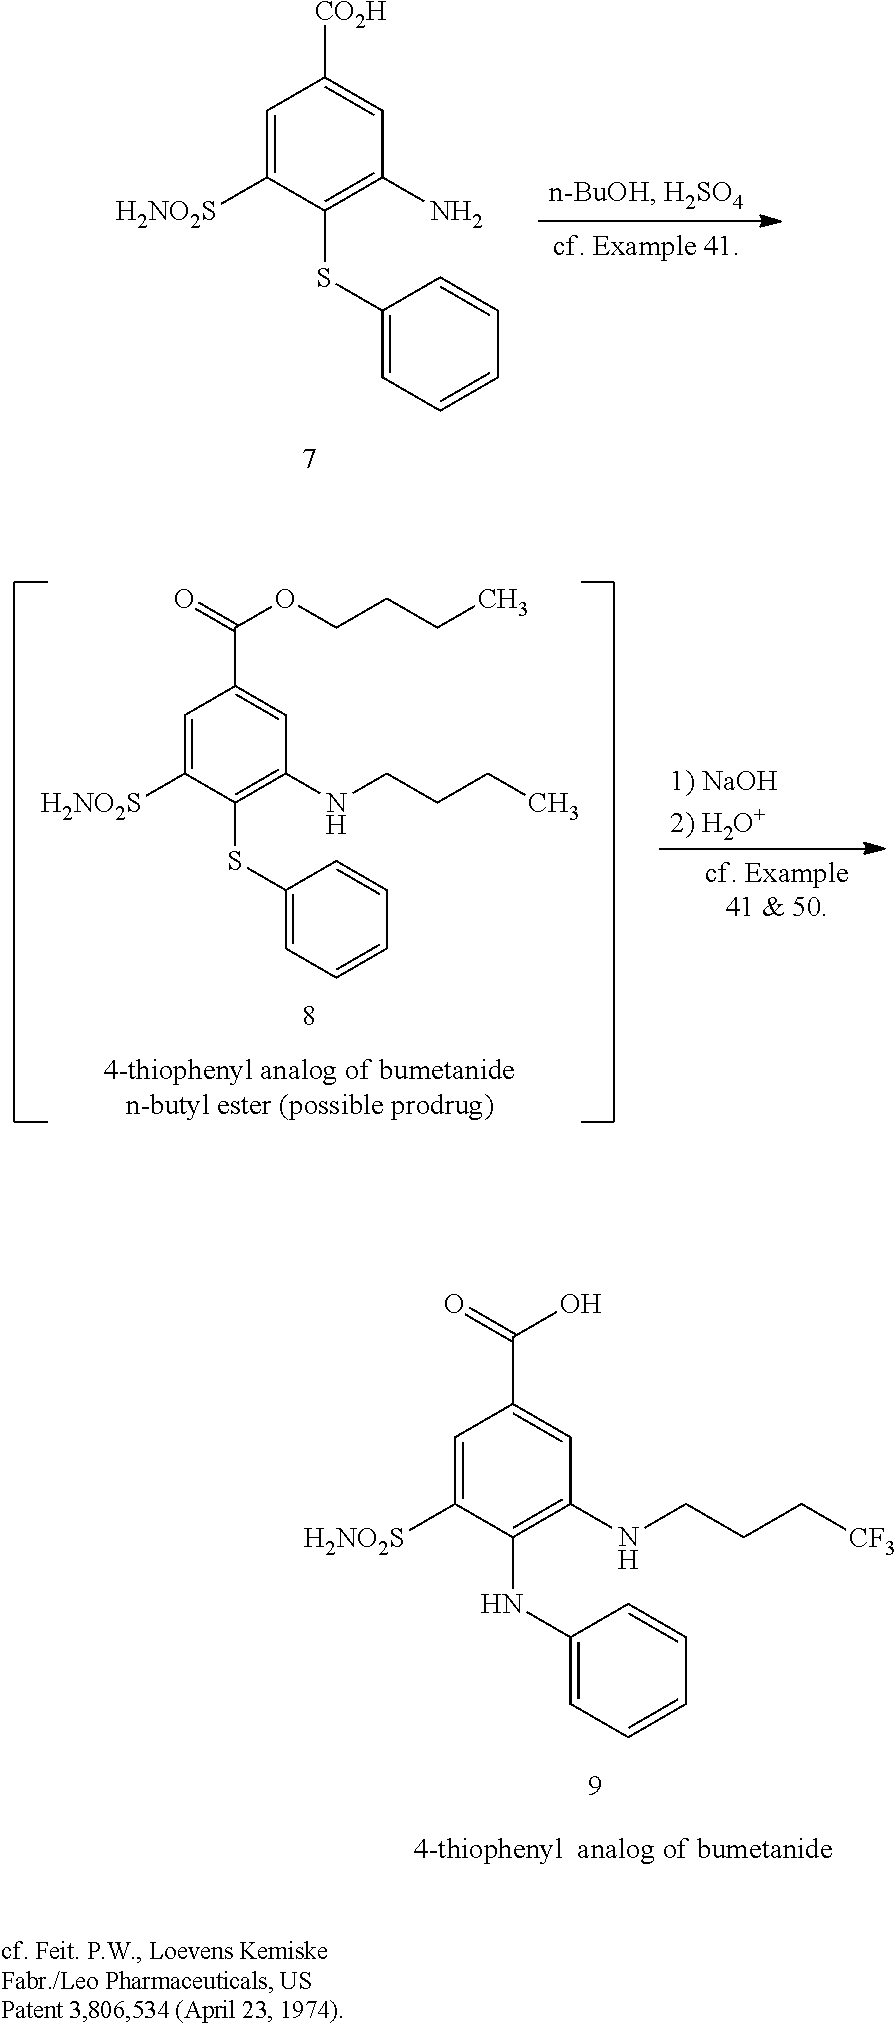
C1=C([H2NO2S])C(SC2=CC=CC=C2)=C(N)C=C1[CO2H].C1=C([H2NO2S])C(SC2=CC=CC=C2)=C(NCCCC)C=C1C(=O)OCCCC.C1=C([H2NO2S])C(NC2=CC=CC=C2)=C(NCCC[CF3])C=C1C(=O)O
